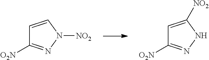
C1=CN([NO2])N=C1[O2N].C1=C([NO2])NN=C1[O2N]
